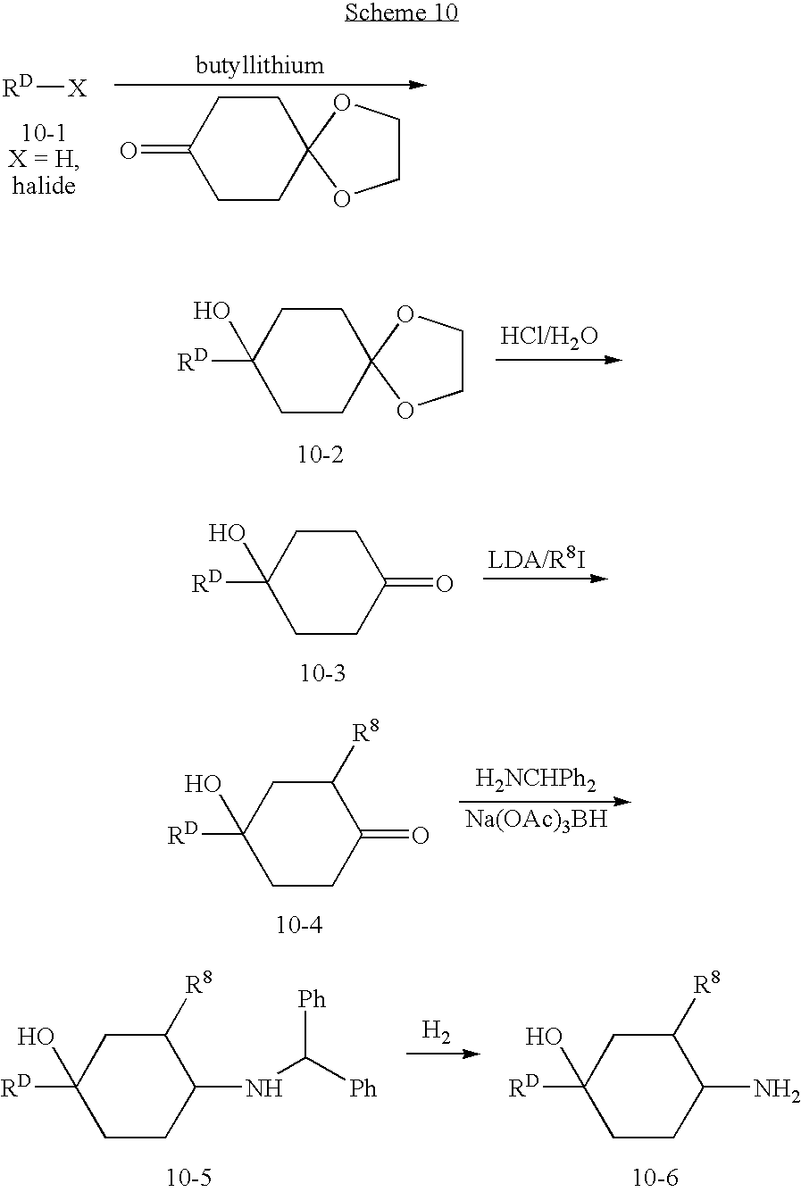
[RD][X].C1(=O)CCC2(CC1)OCCO2.C1([RD])(O)CCC2(CC1)OCCO2.C1([RD])(O)CCC(=O)CC1.C1([RD])(O)CCC(=O)C([R8])C1.[H2NCHPh2].[Na(OAc)3BH].C1([RD])(O)CCC(NC([Ph])[Ph])C([R8])C1.[H2].C1([RD])(O)CCC(N)C([R8])C1
